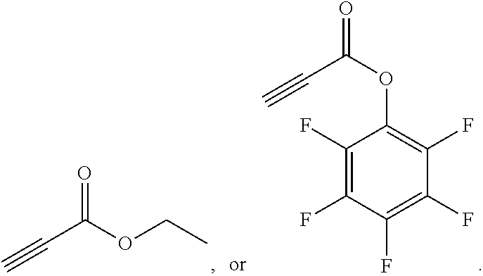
C(C(OCC)=O)#C.C(C(OC1=C(F)C(F)=C(F)C(F)=C1F)=O)#C
